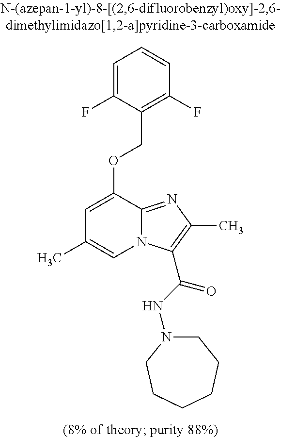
C1=C(F)C(COC2=CC(C)=CN3C2=NC(C)=C3C(NN2CCCCCC2)=O)=C(F)C=C1
